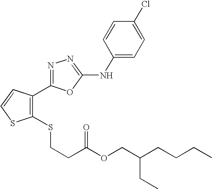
N1=C(C2=C(SCCC(=O)OCC(CC)CCCC)SC=C2)OC(NC2=CC=C(Cl)C=C2)=N1
